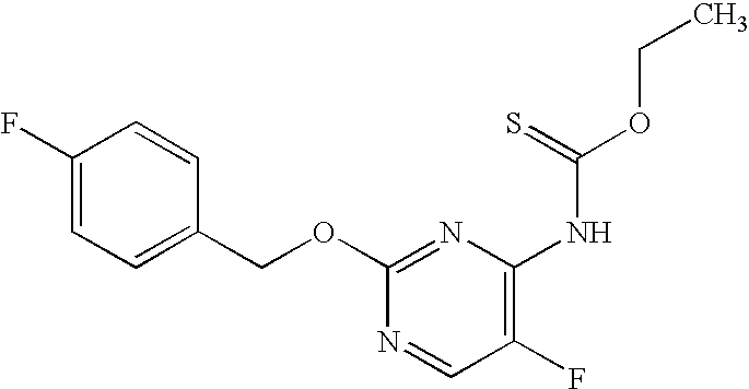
C1(F)=CC=C(COC2=NC(NC(OCC)=S)=C(F)C=N2)C=C1
